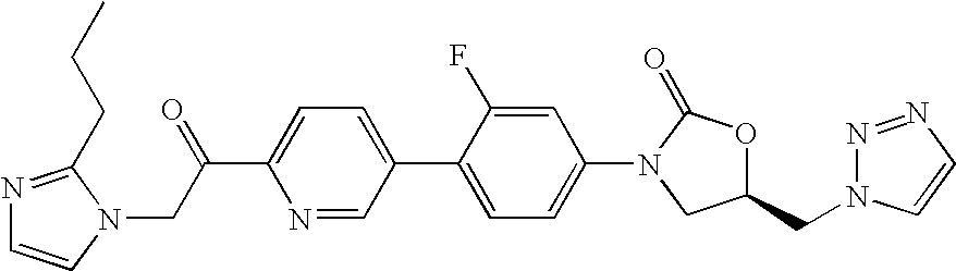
C(C1=CC=C(C2=CC=C(N3CC(CN4N=NC=C4)OC3=O)C=C2F)C=N1)(CN1C(CCC)=NC=C1)=O
